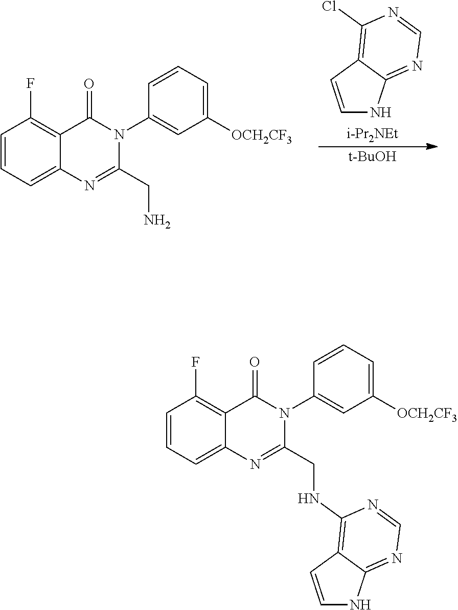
C1=CC2=C(Cl)N=CN=C2N1.[i-Pr2NEt].[t-BuOH].C1=CC=C2C(=C1F)C(=O)N(C1=CC([OCH2CF3])=CC=C1)C(CN)=N2.C1=CC=C2C(=C1F)C(=O)N(C1=CC([OCH2CF3])=CC=C1)C(CNC1=C3C(=NC=N1)NC=C3)=N2
